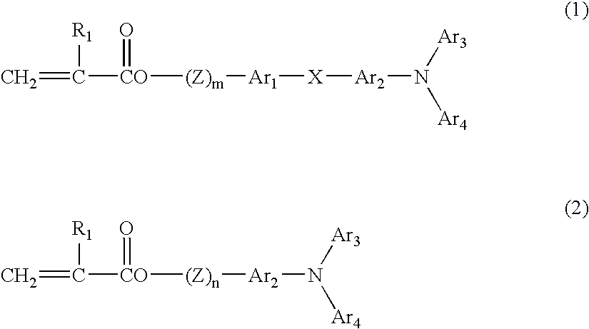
C=C([R1])[CO](=O)[(Z)m][Ar1][X][Ar2]N([Ar4])[Ar3].C=C([R1])[CO]([(Z)n][Ar2]N([Ar4])[Ar3])=O
